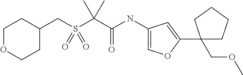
C1OCCC(CS(C(C(NC2=COC(C3(COC)CCCC3)=C2)=O)(C)C)(=O)=O)C1
